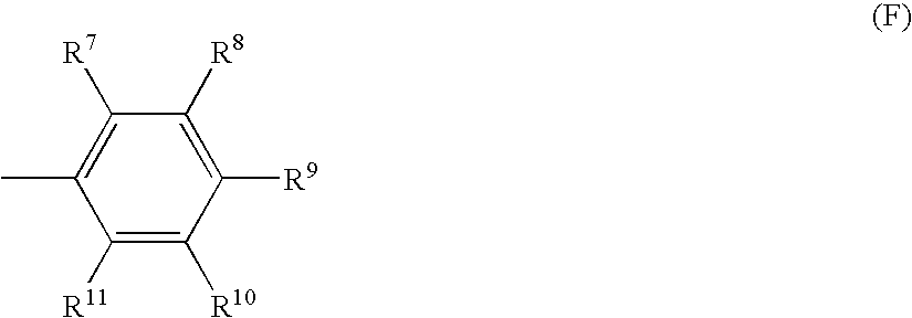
C1([R8])=C([R9])C([R10])=C([R11])C(C)=C1[R7]
